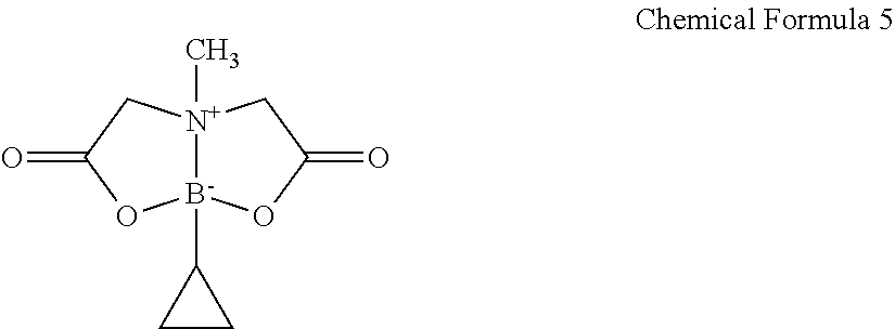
[N+]12(C)[B-](C3CC3)(OC(=O)C1)OC(=O)C2
